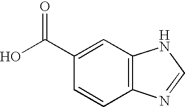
C1(C(O)=O)=CC2=C(C=C1)N=CN2
